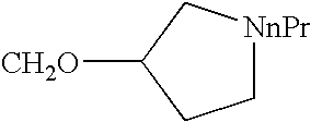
C1[NnPr]CC([CH2O])C1
